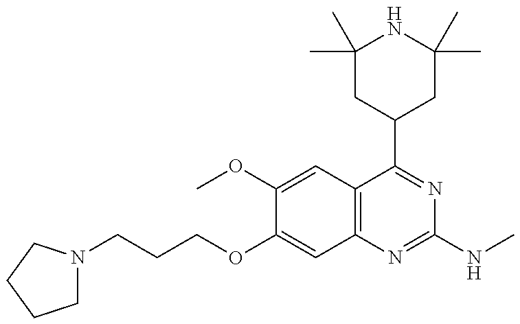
C(OC1=CC2=C(C=C1OC)C(C1CC(C)(C)NC(C)(C)C1)=NC(NC)=N2)CCN1CCCC1
